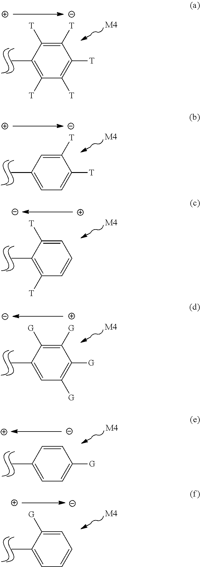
C1=C([G])C(C)=CC=C1.[M4].C1=CC(C)=CC=C1[G].[M4].C1([G])=C([G])C(C)=CC([G])=C1[G].[M4].C1=C([T])C(C)=C([T])C=C1.[M4].C1([T])=CC(C)=CC=C1[T].[M4].C1([T])=C([T])C(C)=C([T])C([T])=C1[T].[M4]
